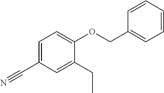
C1=C(C#N)C=C(CC)C(OCC2=CC=CC=C2)=C1
